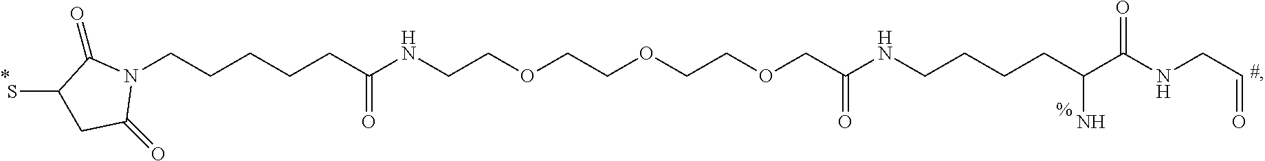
N1(CCCCCC(=O)NCCOCCOCCOCC(=O)NCCCCC(N)C(=O)NCC=O)C(=O)C(S)CC1=O
